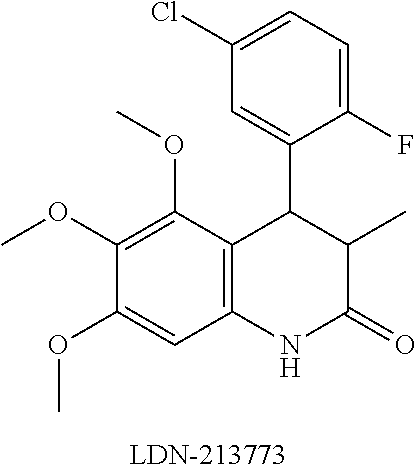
C12=C(C(OC)=C(OC)C(OC)=C1)C(C1=CC(Cl)=CC=C1F)C(C)C(=O)N2
